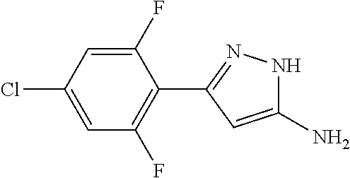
C1(N)=CC(C2=C(F)C=C(Cl)C=C2F)=NN1
